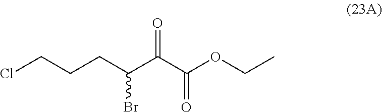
ClCCCC(C(C(OCC)=O)=O)Br
